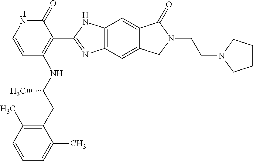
C12=C(C=C3C(=C1)C(=O)N(CCN1CCCC1)C3)N=C(C1=C(NC(CC3=C(C)C=CC=C3C)C)C=CNC1=O)N2
